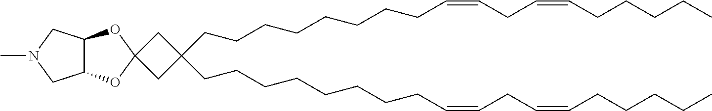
C(CCCCCCCC=CCC=CCCCCC)C1(CCCCCCCCC=CCC=CCCCCC)CC2(OC3C(O2)CN(C)C3)C1
